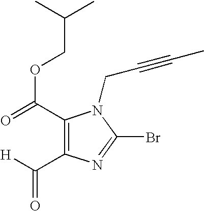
C1(C(=O)OCC(C)C)=C(C([H])=O)N=C(Br)N1CC#CC
